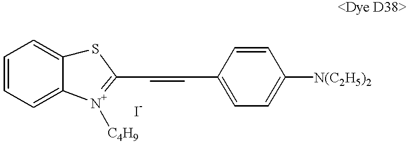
C1=CC(C=CC2=[N+]([C4H9])C3=CC=CC=C3S2)=CC=C1[N(C2H5)2]
